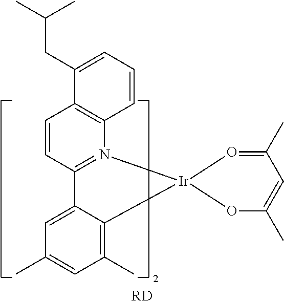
C1=C2C(=C(C)C=C1C)[Ir]1(N3=C2C=CC2=C3C=CC=C2CC(C)C)OC(C)=CC(C)=O1.[RD]
